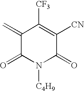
C1(=C)C(=O)N([C4H9])C(=O)C([CN])=C1[CF3]
